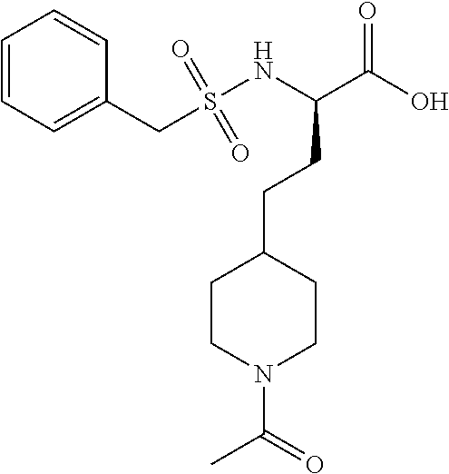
C1=CC=C(CS(NC(C(O)=O)CCC2CCN(C(=O)C)CC2)(=O)=O)C=C1
